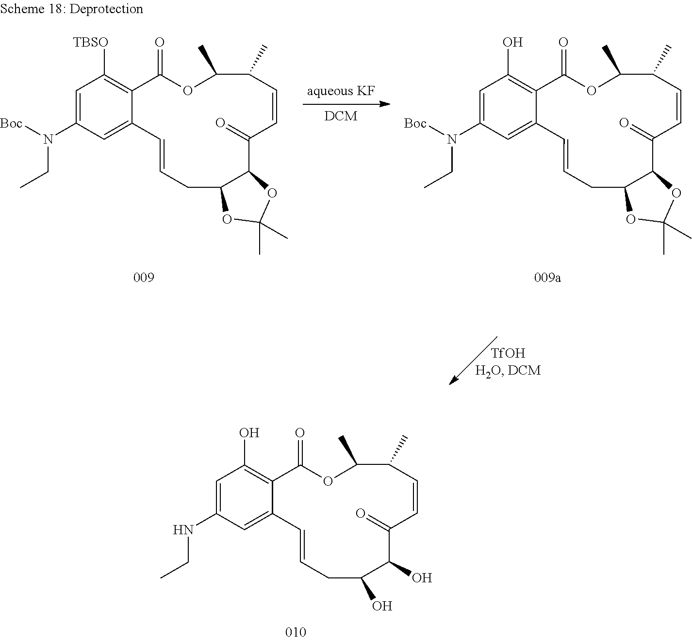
[TBSO]C1=C2C(=O)OC(C)C(C)C=CC(=O)C3C(CC=CC2=CC(N([Boc])CC)=C1)OC(C)(C)O3.OC1=C2C(=O)OC(C)C(C)C=CC(=O)C3C(CC=CC2=CC(N([Boc])CC)=C1)OC(C)(C)O3.OC1=C2C(=O)OC(C)C(C)C=CC(=O)C(O)C(O)CC=CC2=CC(NCC)=C1
